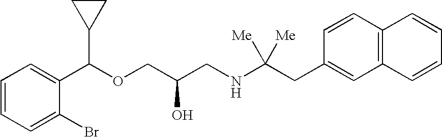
C1=CC=C(Br)C(C(OCC(CNC(CC2=CC3=C(C=C2)C=CC=C3)([Me])[Me])O)C2CC2)=C1
